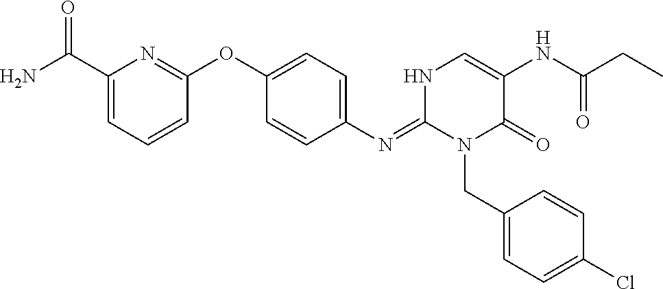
C1(N=C2N(CC3=CC=C(Cl)C=C3)C(=O)C(NC(CC)=O)=CN2)=CC=C(OC2=NC(C(N)=O)=CC=C2)C=C1
